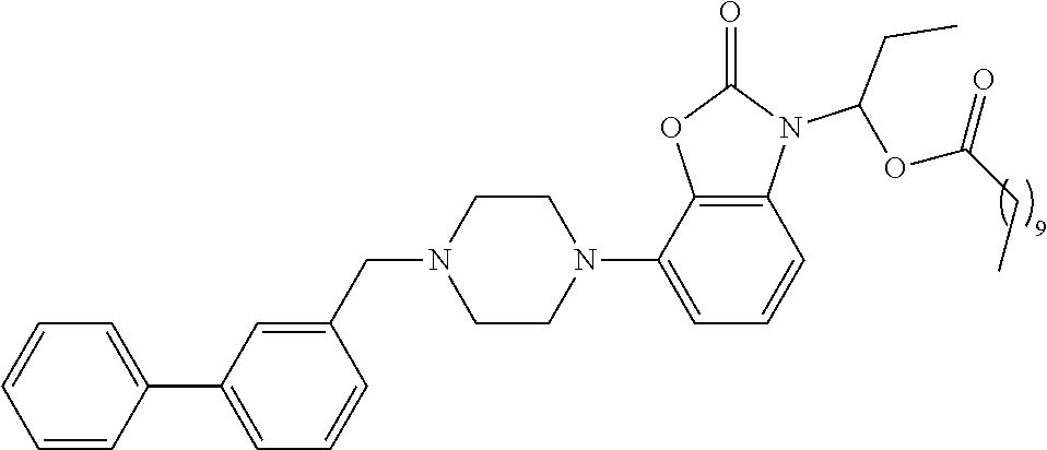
C1=CC=CC(C2=CC=CC(CN3CCN(C4=CC=CC5=C4OC(=O)N5C(OC(CC)=O)CC)CC3)=C2)=C1
